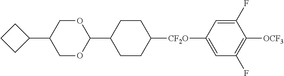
C1(C2CCC2)COC(C2CCC([CF2O]C3=CC(F)=C([OCF3])C(F)=C3)CC2)OC1
